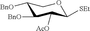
C1([BnO])C([AcO])C([SEt])OCC1[BnO]
